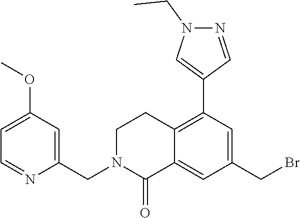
C1=C(OC)C=C(CN2C(=O)C3=CC(CBr)=CC(C4=CN(CC)N=C4)=C3CC2)N=C1
